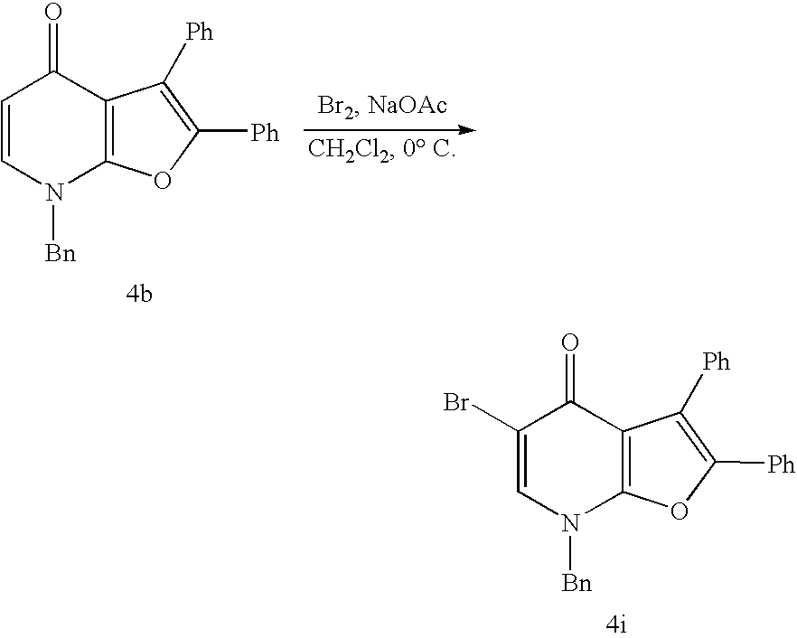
C1=CN([Bn])C2=C(C1=O)C([Ph])=C([Ph])O2.C1(Br)=CN([Bn])C2=C(C1=O)C([Ph])=C([Ph])O2
